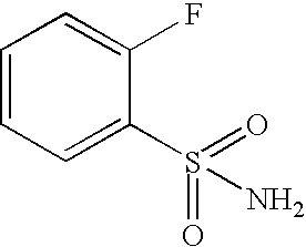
C1(S(=O)(=O)N)=CC=CC=C1F
